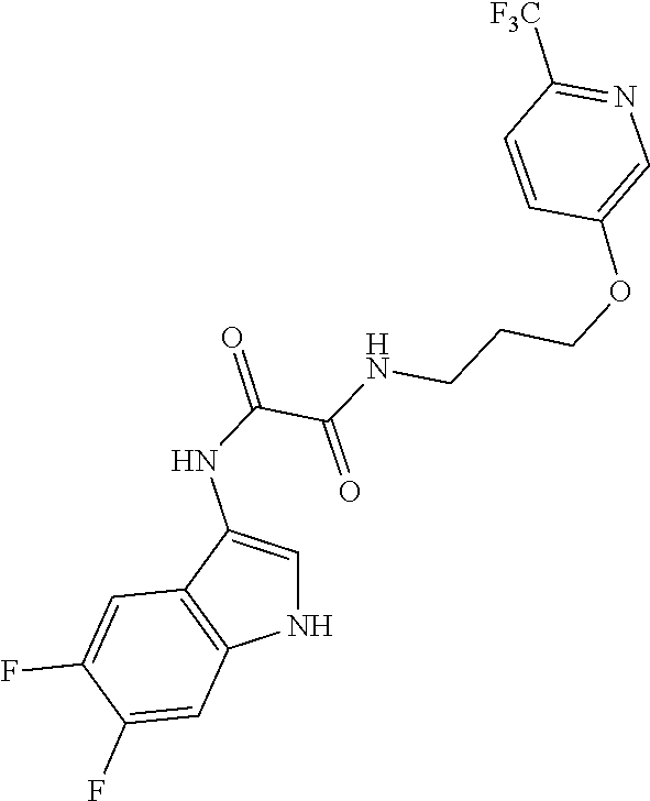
N(C(C(NCCCOC1=CN=C([F3C])C=C1)=O)=O)C1=CNC2=C1C=C(F)C(F)=C2
